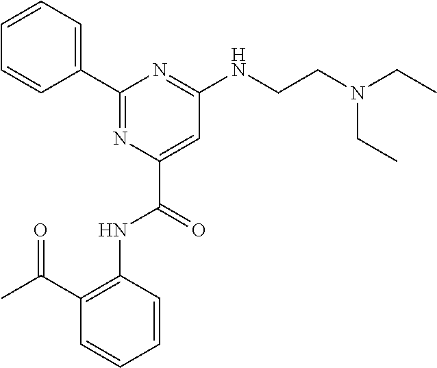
C1(C2=CC=CC=C2)=NC(C(=O)NC2=C(C(C)=O)C=CC=C2)=CC(NCCN(CC)CC)=N1
